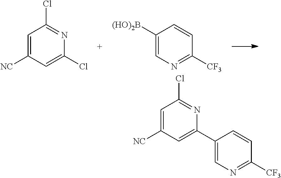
C1=C([NC])C=C(Cl)N=C1Cl.C1([(HO)2B])=CN=C([CF3])C=C1.C1=C([NC])C=C(C2=CN=C([CF3])C=C2)N=C1Cl
